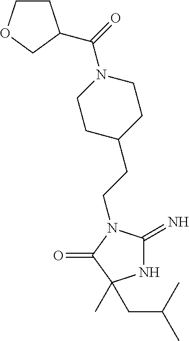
N1C(=N)N(CCC2CCN(C(=O)C3CCOC3)CC2)C(=O)C1(C)CC(C)C
